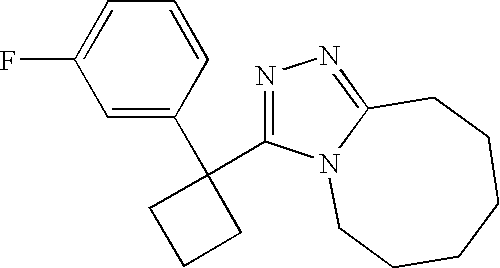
C1=C(C2(C3=NN=C4N3CCCCCC4)CCC2)C=CC=C1F
